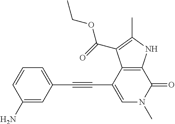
C(C1=CN(C)C(=O)C2=C1C(C(=O)OCC)=C(C)N2)#CC1=CC=CC(N)=C1
